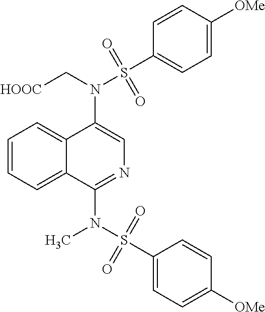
N(C1=CN=C(N(S(C2=CC=C([OMe])C=C2)(=O)=O)C)C2=CC=CC=C12)(C[HOOC])S(C1=CC=C([OMe])C=C1)(=O)=O
